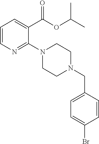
C1=CN=C(N2CCN(CC3=CC=C(Br)C=C3)CC2)C(C(=O)OC(C)C)=C1
